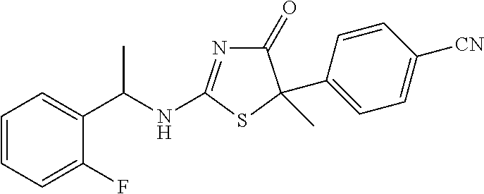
C1(=O)N=C(NC(C2=CC=CC=C2F)C)SC1(C1=CC=C([CN])C=C1)C
